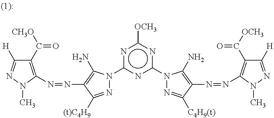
C1(C([CH3O])=O)=C(N=NC2=C(N)N(c3nc(N4N=C([C4H9(t)])C(N=NC5=C(C([OCH3])=O)C([H])=NN5C)=C4N)nc([OCH3])n3)N=C2[(t)C4H9])N(C)N=C1[H]
